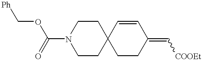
C1N(C(OC[Ph])=O)CCC2(C1)CCC(=C[COOEt])C=C2
